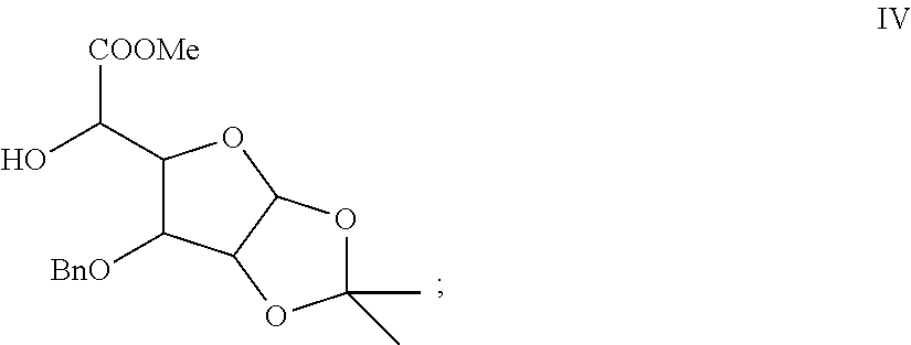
C(C1C([BnO])C2C(O1)OC(C)(C)O2)(O)[COOMe]
